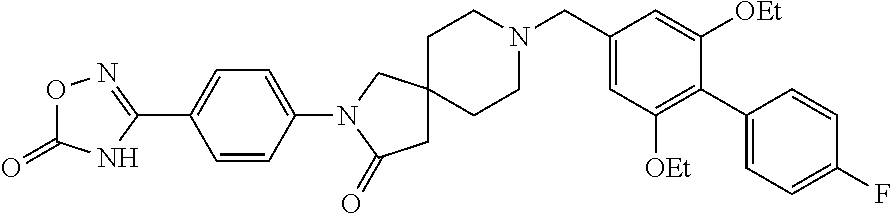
C1(CN2CCC3(CC2)CC(=O)N(C2=CC=C(C4=NOC(=O)N4)C=C2)C3)=CC([OEt])=C(C2=CC=C(F)C=C2)C([OEt])=C1
